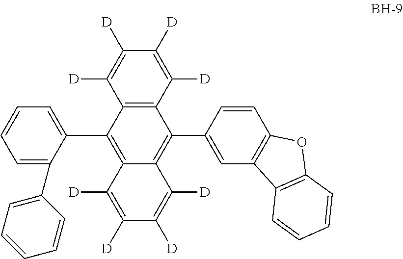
C1=C(C2=CC=CC=C2)C(C2=C3C(=C(C4=CC5=C(C=C4)OC4=C5C=CC=C4)C4=C2C([D])=C([D])C([D])=C4[D])C([D])=C([D])C([D])=C3[D])=CC=C1
